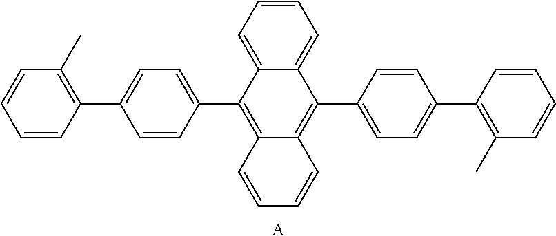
C1=CC=C2C(=C1)C(C1=CC=C(C3=C(C)C=CC=C3)C=C1)=C1C(=C2C2=CC=C(C3=C(C)C=CC=C3)C=C2)C=CC=C1.[A]
